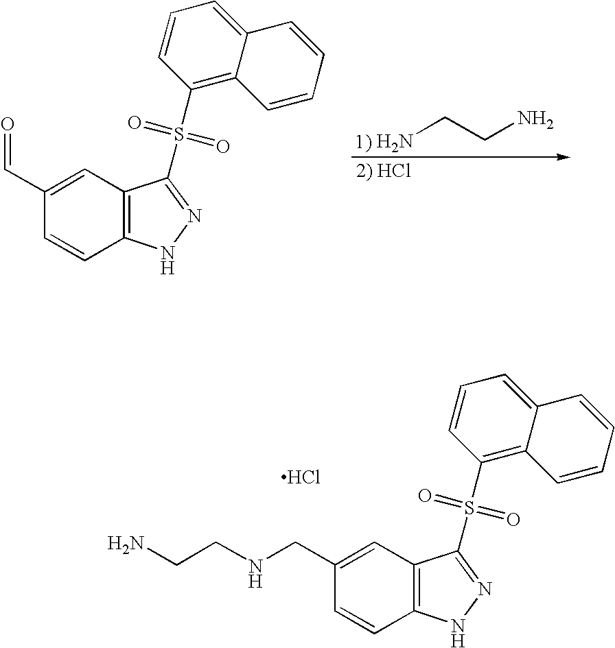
Cl.C1(S(=O)(=O)C2=NNC3=C2C=C(CNCCN)C=C3)=C2C(=CC=C1)C=CC=C2.S(=O)(=O)(C1=C2C(=CC=C1)C=CC=C2)C1=NNC2=C1C=C(C=O)C=C2.NCCN
